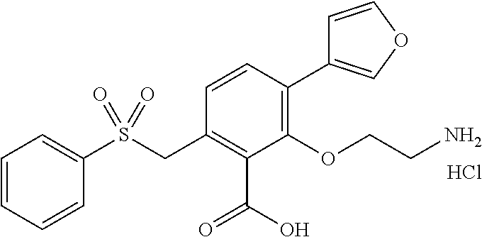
C1=CC=CC(S(CC2=C(C(O)=O)C(OCCN)=C(C3=COC=C3)C=C2)(=O)=O)=C1.Cl
